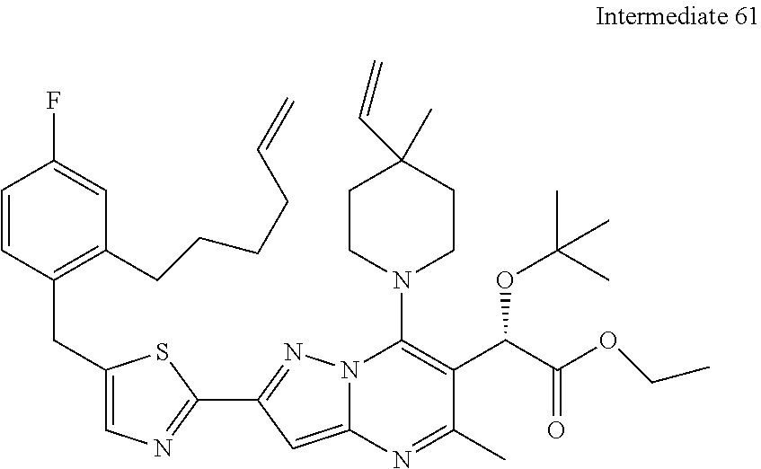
C1=CC(CC2=CN=C(C3=NN4C(=C3)N=C(C)C(C(C(OCC)=O)OC(C)(C)C)=C4N3CCC(C=C)(C)CC3)S2)=C(CCCCC=C)C=C1F
